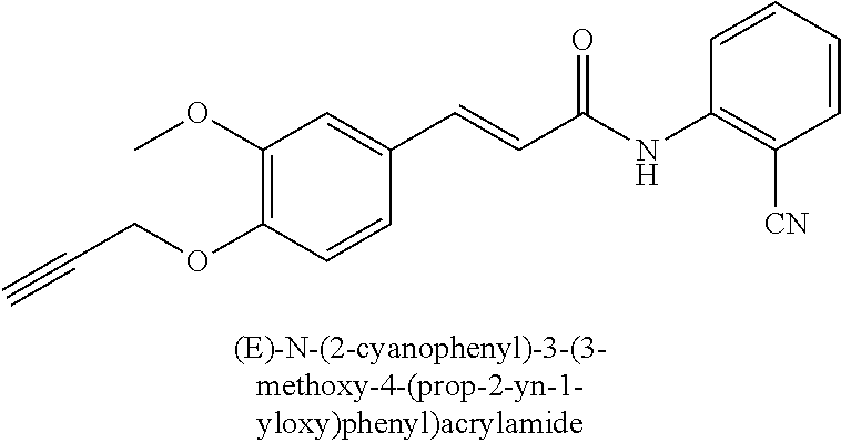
C1(OC)=C(OCC#C)C=CC(C=CC(=O)NC2=C([CN])C=CC=C2)=C1
